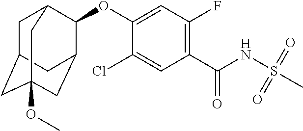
C1C2CC3(OC)CC(C(OC4=CC(F)=C(C(NS(C)(=O)=O)=O)C=C4Cl)C1C3)C2
